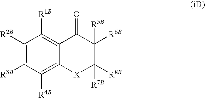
C1([R2B])=C([R3B])C([R4B])=C2C(=C1[R1B])C(=O)C([R5B])([R6B])C([R8B])([R7B])[X]2
